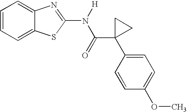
C1=CC=C2C(=C1)N=C(N([H])C(C1(C3=CC=C(OC)C=C3)CC1)=O)S2
